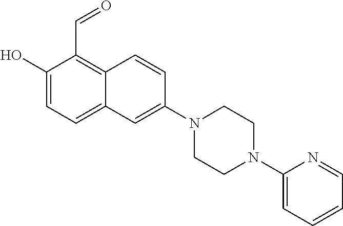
C1(O)=CC=C2C(=C1C=O)C=CC(N1CCN(C3=CC=CC=N3)CC1)=C2
